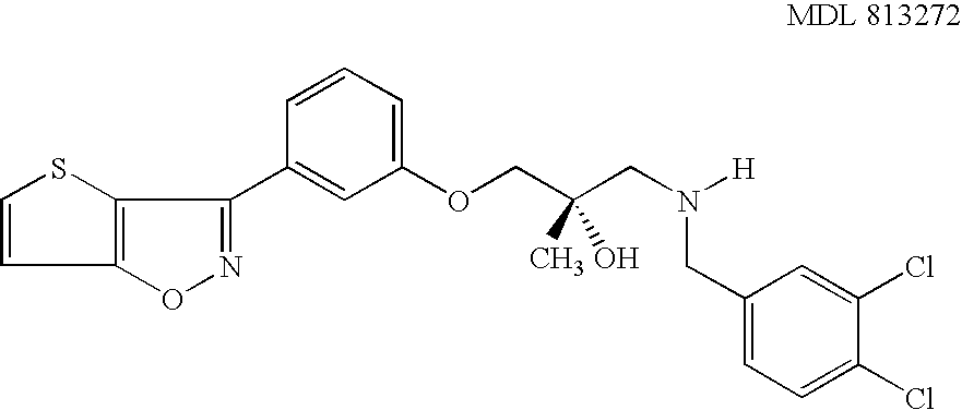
C1=CSC2=C1ON=C2C1=CC(OCC(CN([H])CC2=CC=C(Cl)C(Cl)=C2)(C)O)=CC=C1
